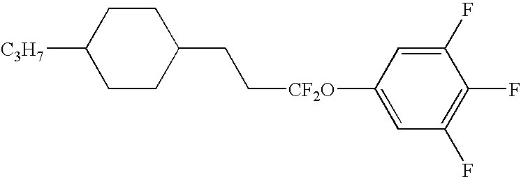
C1CC(CC[CF2O]C2=CC(F)=C(F)C(F)=C2)CCC1[C3H7]
